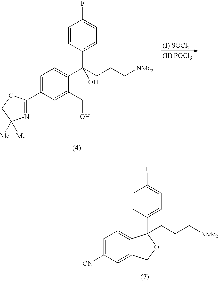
C1([CN])=CC=C2C(=C1)COC2(C1=CC=C(F)C=C1)CCC[NMe2].[(I) SOCl2].[(II) POCl3].N1=C(C2=CC=C(C(CCC[NMe2])(O)C3=CC=C(F)C=C3)C(CO)=C2)OCC1([Me])[Me]
